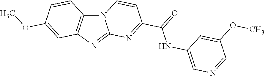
N12C3=C(N=C1N=C(C(=O)NC1=CN=CC(OC)=C1)C=C2)C=C(OC)C=C3
